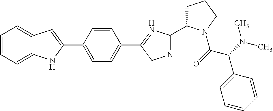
C1=CC=C2C(=C1)C=C(C1=CC=C(C3=NC(C4CCCN4C(=O)C(N(C)C)C4=CC=CC=C4)=NC3)C=C1)N2
